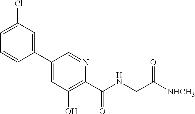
C1=C(Cl)C=C(C2=CC(O)=C(C(=O)NCC([NHCH3])=O)N=C2)C=C1
